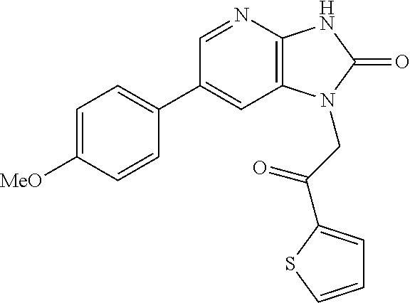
C1(C2=CC=C([MeO])C=C2)=CC2=C(N=C1)NC(=O)N2CC(=O)C1=CC=CS1
